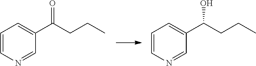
C1=CN=CC(C(CCC)=O)=C1.C1=CN=CC(C(CCC)O)=C1
